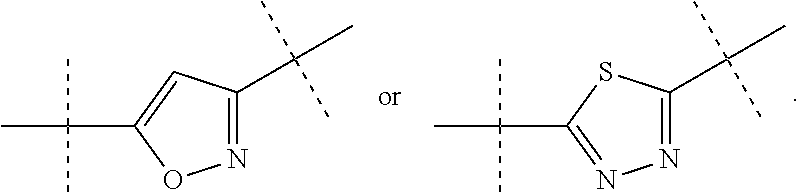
N1=C(C(C)(C)C)SC(C(C)(C)C)=N1.N1=C(C(C)(C)C)C=C(C(C)(C)C)O1
